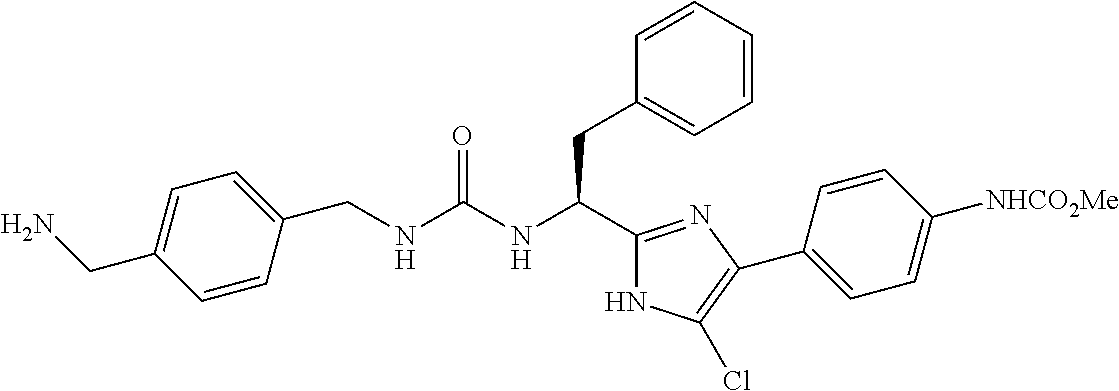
C1(CNC(NC(C2=NC(C3=CC=C([NHCO2Me])C=C3)=C(Cl)N2)CC2=CC=CC=C2)=O)=CC=C(CN)C=C1
